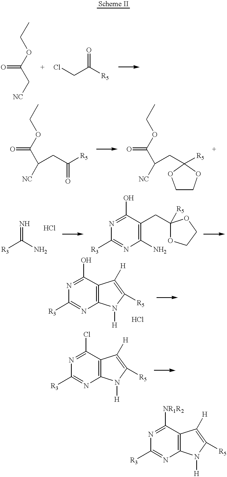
CCOC(C[NC])=O.ClCC([R5])=O.CCOC(C([NC])CC([R5])=O)=O.CCOC(C([NC])CC1([R5])OCCO1)=O.[R3]C(N)=N.N1=C([R3])N=C(O)C(CC2([R5])OCCO2)=C1N.N1=C([R3])N=C([NR1R2])C2=C1N([H])C([R5])=C2[H].N1=C([R3])N=C(O)C2=C1N([H])C([R5])=C2[H].N1=C([R3])N=C(Cl)C2=C1N([H])C([R5])=C2[H]
